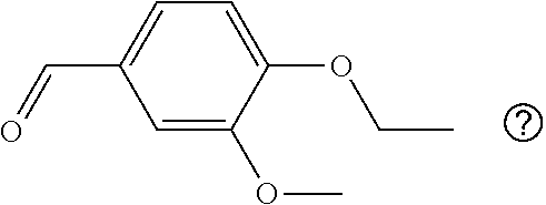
O=CC1=CC=C(OCC)C(OC)=C1
